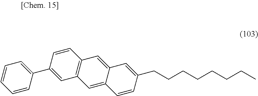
C1=CC(C2=CC=CC=C2)=CC2=C1C=C1C(=C2)C=CC(CCCCCCCC)=C1
